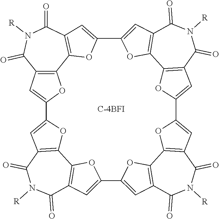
C12=C3C=C(O1)C1=CC4=C(O1)C1=C(C(=O)N([R])C4=O)C=C(C4=CC5=C(C6=C(C=C(C7=CC8=C(O7)C7=C(C(=O)N([R])C8=O)C=C(C8=CC(=C2O8)C(=O)N([R])C3=O)O7)O6)C(=O)N([R])C5=O)O4)O1.[C-4BFI]
